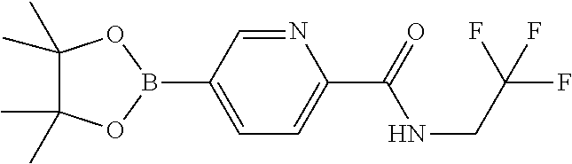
C1(C)(C)C(C)(C)OB(C2=CC=C(C(=O)NCC(F)(F)F)N=C2)O1
